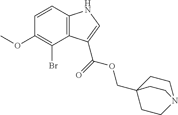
C12=C(C=CC(OC)=C1Br)NC=C2C(=O)OCC12CCN(CC1)CC2
